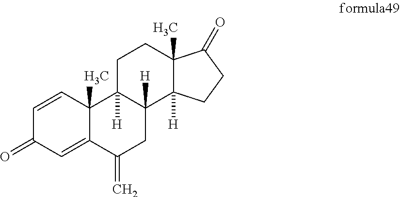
C12([H])C3([H])C(C)(CCC1([H])C1(C)C(=CC(=O)C=C1)C(=C)C2)C(=O)CC3
